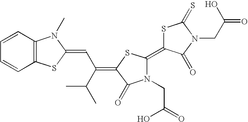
C1=CC2=C(C=C1)SC(=CC(=C1C(=O)N(CC(=O)O)C(=C3SC(=S)N(CC(O)=O)C3=O)S1)C(C)C)N2C
